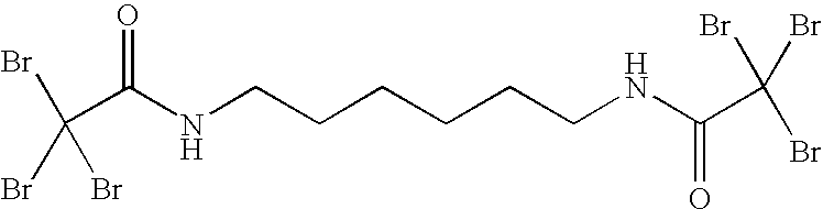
C(Br)(Br)(Br)C(NCCCCCCNC(C(Br)(Br)Br)=O)=O
